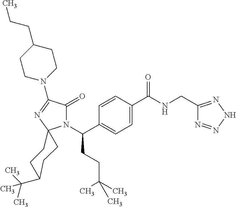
C1=C(C(=O)NCC2=NNN=N2)C=CC(C(N2C(=O)C(N3CCC(CCC)CC3)=NC23CCC(C(C)(C)C)CC3)CCC(C)(C)C)=C1
